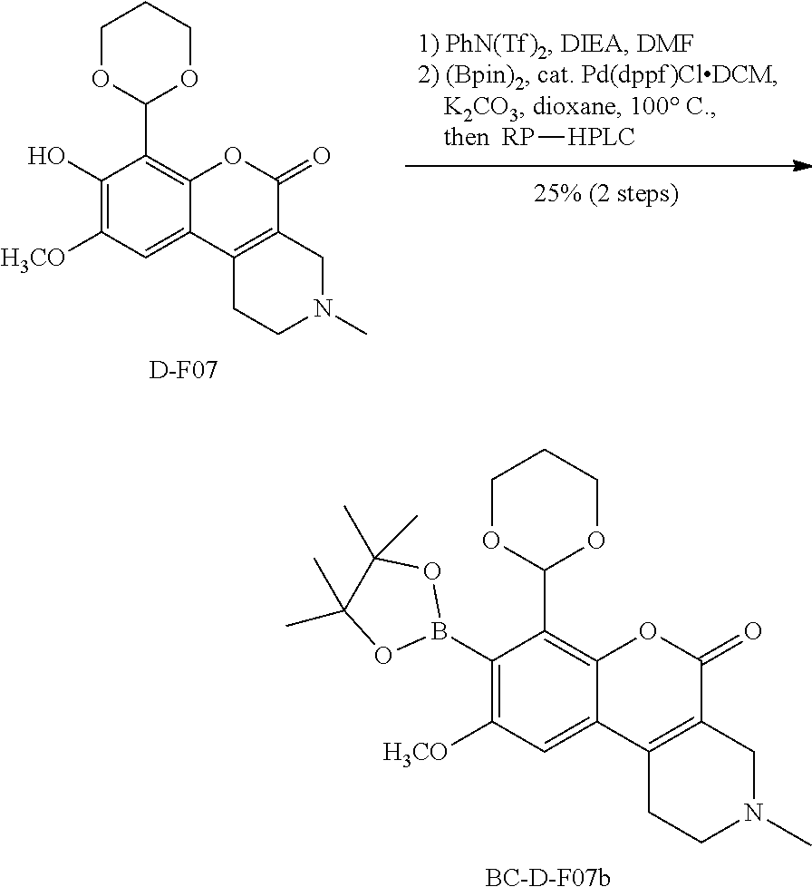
[HPLC][RP].[D-F07].C1(O)=C([H3CO])C=C2C(=C1C1OCCCO1)OC(=O)C1=C2CCN(C)C1.[BC-D-F07b].C1([H3CO])=C(B2OC(C)(C)C(C)(C)O2)C(C2OCCCO2)=C2C(=C1)C1=C(C(=O)O2)CN(C)CC1
